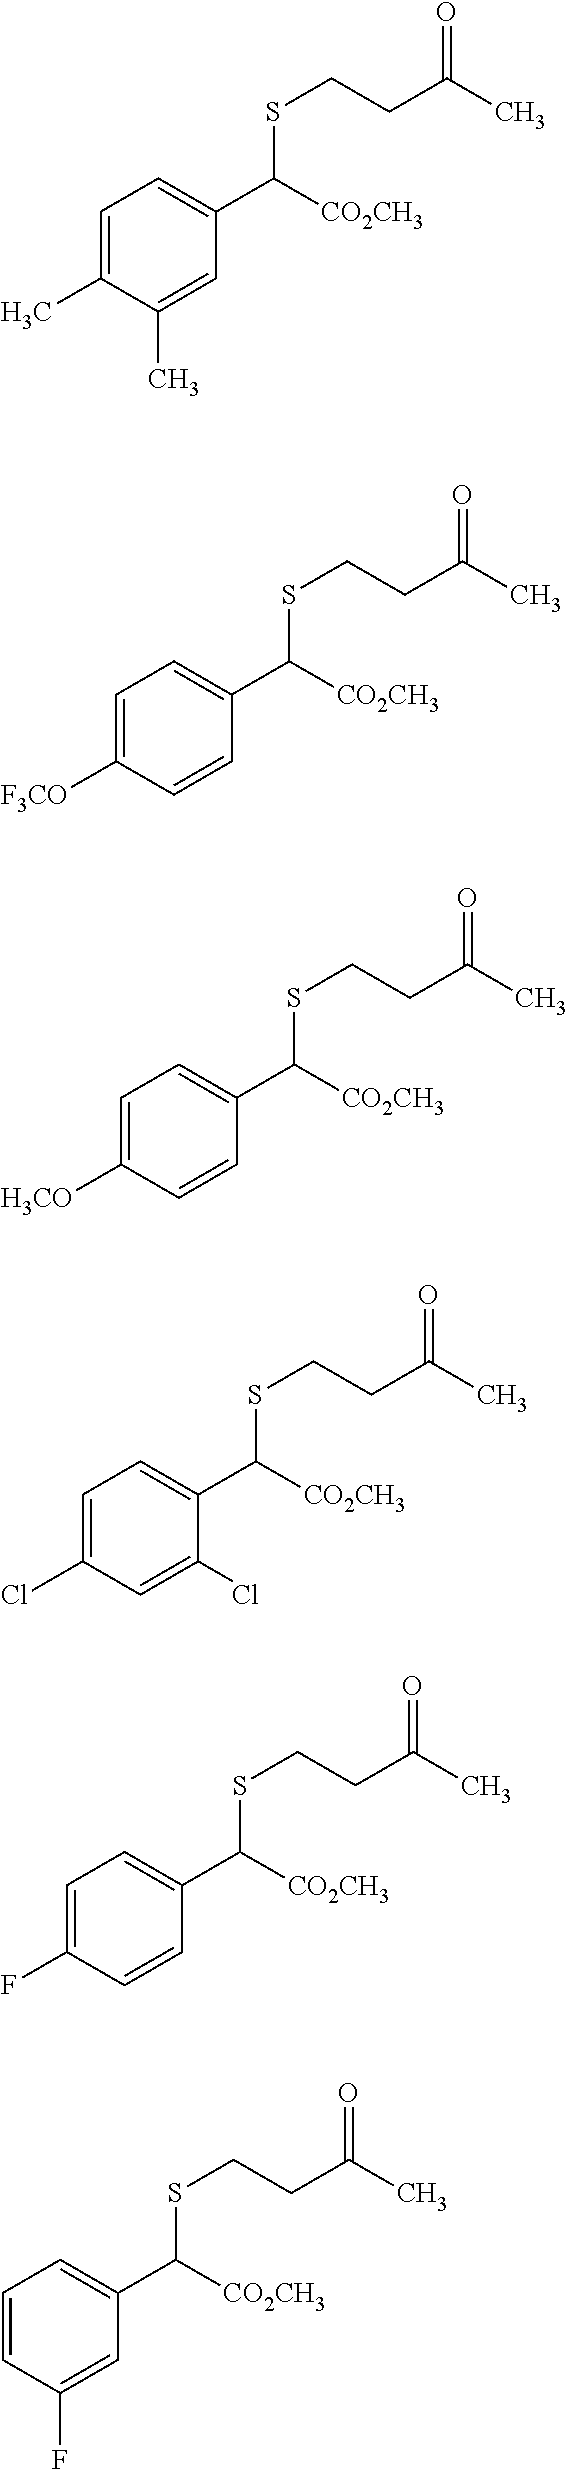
C1=C(C)C(C)=CC(C([CO2CH3])SCCC(=O)C)=C1.C1=C([F3CO])C=CC(C([CO2CH3])SCCC(=O)C)=C1.C1=C([H3CO])C=CC(C([CO2CH3])SCCC(=O)C)=C1.C1=C(Cl)C=C(Cl)C(C([CO2CH3])SCCC(=O)C)=C1.C1=C(F)C=CC(C([CO2CH3])SCCC(=O)C)=C1.C1=CC(F)=CC(C([CO2CH3])SCCC(=O)C)=C1
